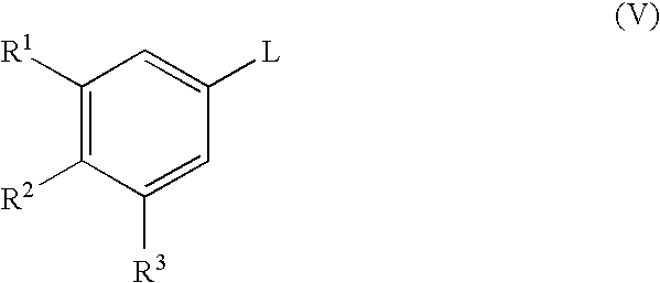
C1([R1])=C([R2])C([R3])=CC([L])=C1
